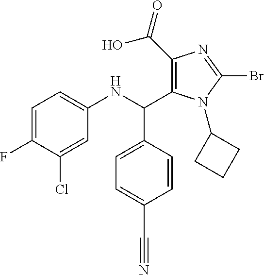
N1(C2CCC2)C(Br)=NC(C(O)=O)=C1C(C1=CC=C(C#N)C=C1)NC1=CC=C(F)C(Cl)=C1
